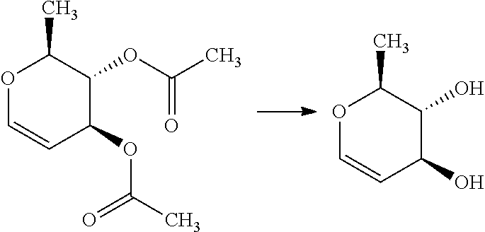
O1C=CC(OC(=O)C)C(OC(=O)C)C1C.O1C=CC(O)C(O)C1C
